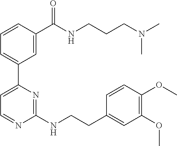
C1=CC(C(NCCCN(C)C)=O)=CC(C2=CC=NC(NCCC3=CC(OC)=C(OC)C=C3)=N2)=C1
